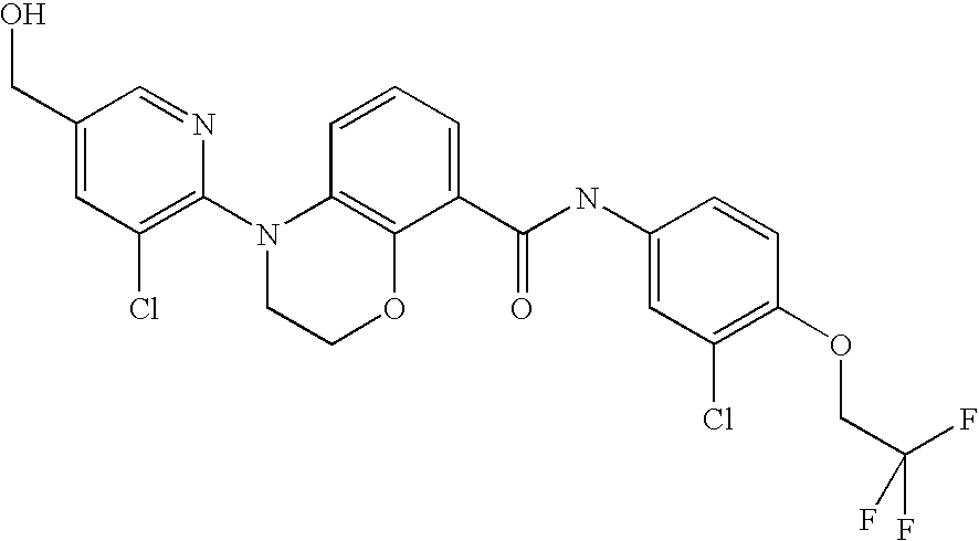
C1(N2CCOC3=C2C=CC=C3C(NC2=CC(Cl)=C(OCC(F)(F)F)C=C2)=O)=C(Cl)C=C(CO)C=N1
